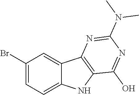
C1(Br)=CC=C2C(=C1)C1=C(N2)C(O)=NC(N(C)C)=N1
